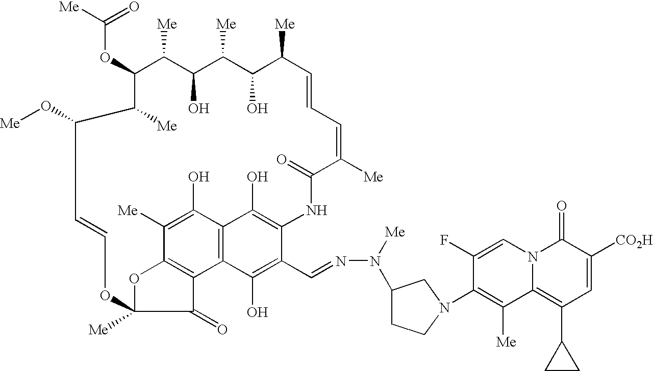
C(OC1C([Me])C(O)C([Me])C(O)C([Me])C=CC=C([Me])C(=O)NC2=C(O)C3=C(C(O)=C2C=NN([Me])C2CCN(C4=C([Me])C5=C(C6CC6)C=C([CO2H])C(=O)N5C=C4F)C2)C2=C(C([Me])=C3O)OC([Me])(C2=O)OC=CC(O[Me])C1[Me])([Me])=O
